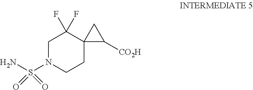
C1N(S(N)(=O)=O)CCC2(C1(F)F)C([CO2H])C2
